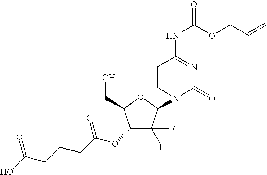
C1(F)(F)C(N2C(=O)N=C(NC(OCC=C)=O)C=C2)OC(CO)C1OC(CCCC(O)=O)=O
